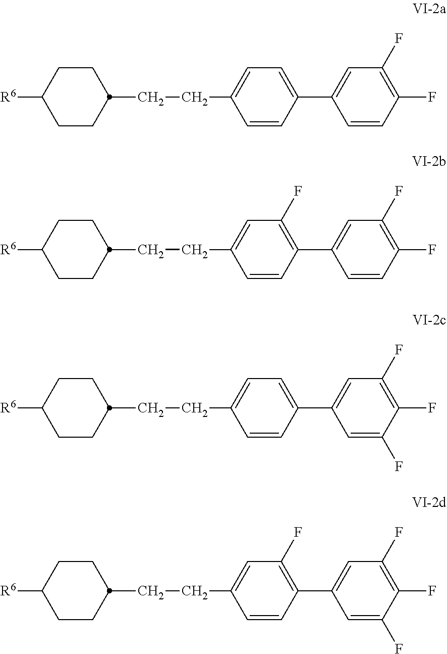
C1CC([R6])CCC1CCC1=CC=C(C2=CC(F)=C(F)C=C2)C=C1.C1CC([R6])CCC1CCC1=CC(F)=C(C2=CC(F)=C(F)C=C2)C=C1.C1CC([R6])CCC1CCC1=CC=C(C2=CC(F)=C(F)C(F)=C2)C=C1.C1CC([R6])CCC1CCC1=CC(F)=C(C2=CC(F)=C(F)C(F)=C2)C=C1
